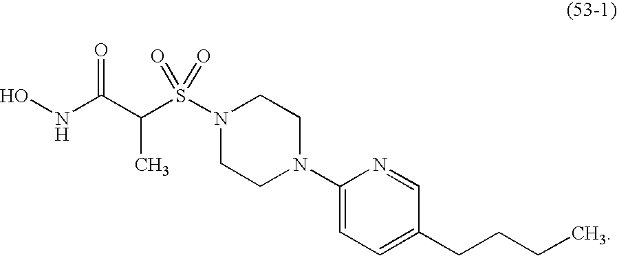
C(C(NO)=O)(S(=O)(=O)N1CCN(C2=CC=C(CCCC)C=N2)CC1)C
